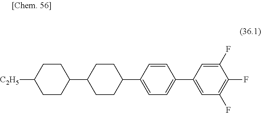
C1CC(C2CCC(C3=CC=C(C4=CC(F)=C(F)C(F)=C4)C=C3)CC2)CCC1[C2H5]
